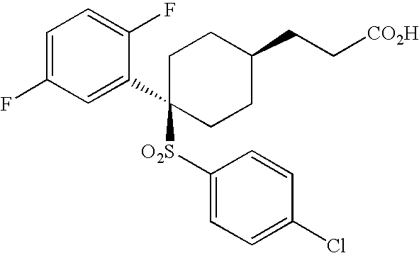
C1=C(F)C=C(C2([O2S]C3=CC=C(Cl)C=C3)CCC(CC[CO2H])CC2)C(F)=C1
